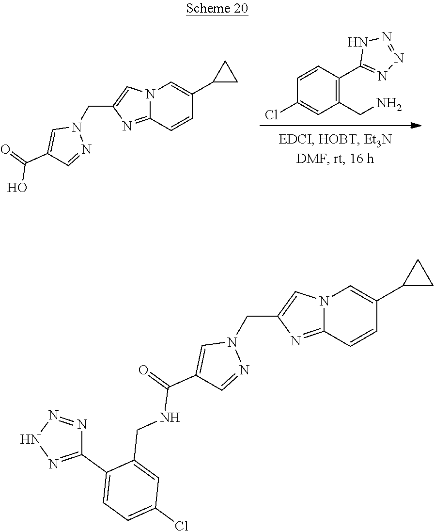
N12C(=NC(CN3C=C(C(=O)O)C=N3)=C1)C=CC(C1CC1)=C2.C1(CN)=C(C2=NN=NN2)C=CC(Cl)=C1.N12C(=NC(CN3C=C(C(=O)NCC4=CC(Cl)=CC=C4C4=NNN=N4)C=N3)=C1)C=CC(C1CC1)=C2
